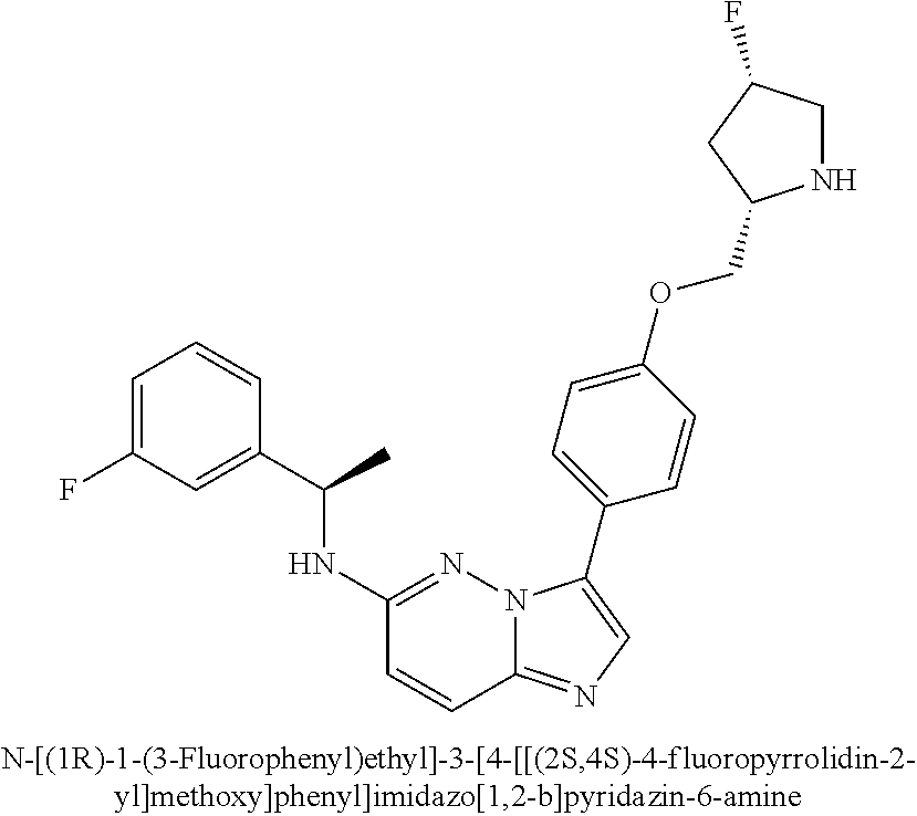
C1(NC(C2=CC(F)=CC=C2)C)=NN2C(=NC=C2C2=CC=C(OCC3NCC(F)C3)C=C2)C=C1
